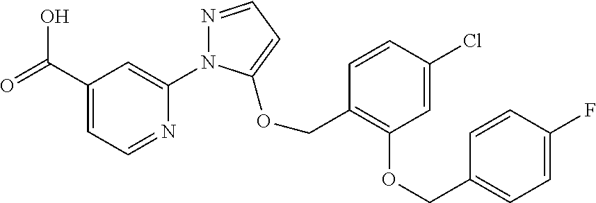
C(C1=CC=NC(N2N=CC=C2OCC2=C(OCC3=CC=C(F)C=C3)C=C(Cl)C=C2)=C1)(=O)O
